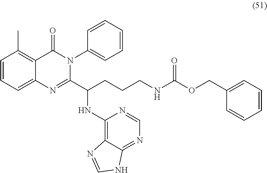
C1=CC=C2C(=C1C)C(=O)N(C1=CC=CC=C1)C(C(CCCNC(OCC1=CC=CC=C1)=O)NC1=C3C(=NC=N1)NC=N3)=N2
